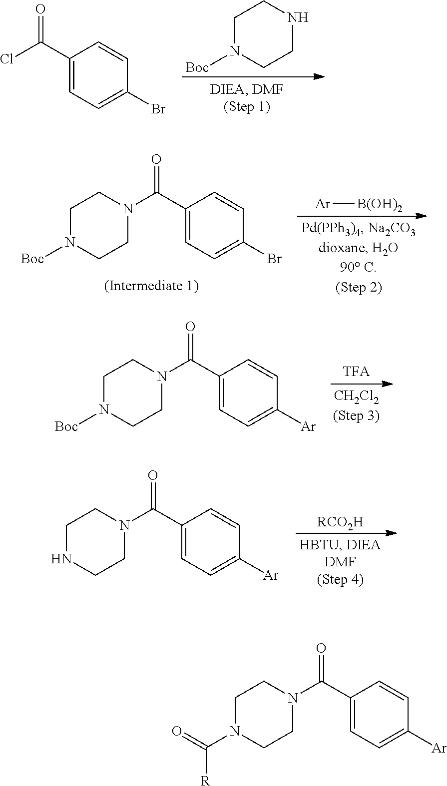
C1(C(=O)N2CCN(C(=O)[R])CC2)=CC=C([Ar])C=C1.C1N([Boc])CCNC1.C1(C(Cl)=O)=CC=C(Br)C=C1.C1(C(=O)N2CCN([Boc])CC2)=CC=C(Br)C=C1.[Ar][B(OH)2].C1(C(=O)N2CCN([Boc])CC2)=CC=C([Ar])C=C1.C1(C(=O)N2CCNCC2)=CC=C([Ar])C=C1.[RCO2H]
